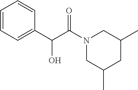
C1(C(C(N2CC(C)CC(C)C2)=O)O)=CC=CC=C1
